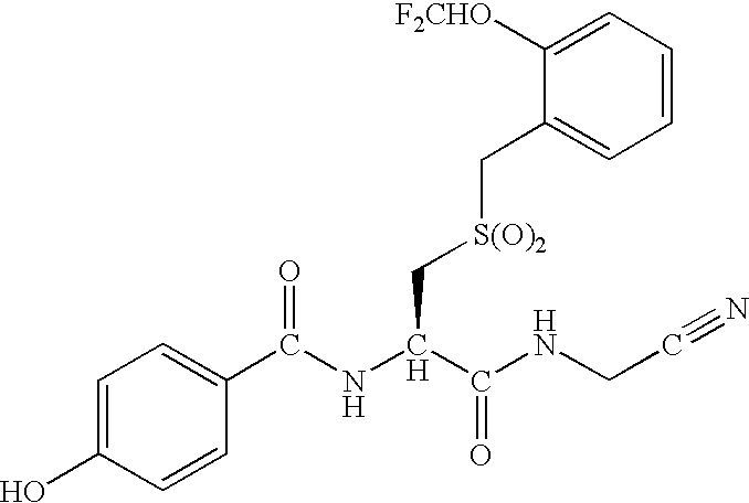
C1([F2CHO])=CC=CC=C1C[S(O)2]CC(NC(=O)C1=CC=C(O)C=C1)C(NCC#N)=O
